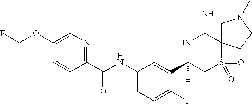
C1(C(NC2=CC=C(F)C(C3(C)CS(=O)(=O)C4(C(=N)N3)CN(C)CC4)=C2)=O)=NC=C(OCF)C=C1
